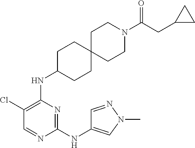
C1(NC2=CN(C)N=C2)=NC(NC2CCC3(CC2)CCN(C(CC2CC2)=O)CC3)=C(Cl)C=N1
